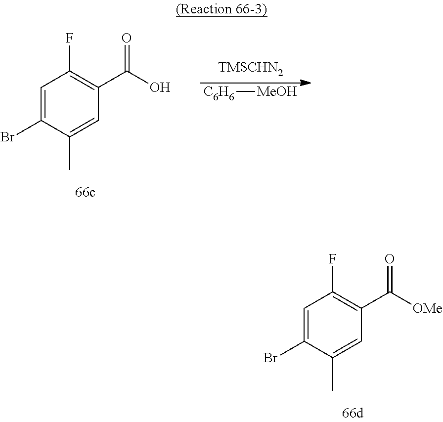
[C6H6][MeOH].C1=C(Br)C(C)=CC(C(O)=O)=C1F.C1=C(Br)C(C)=CC(C([OMe])=O)=C1F
